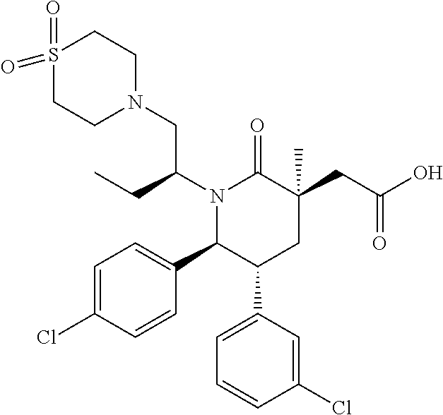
N1(C(CN2CCS(=O)(=O)CC2)CC)C(C2=CC=C(Cl)C=C2)C(C2=CC=CC(Cl)=C2)CC(CC(=O)O)(C)C1=O
